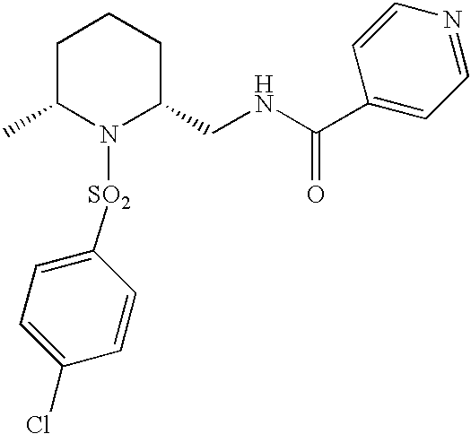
C1C(C)N([SO2]C2=CC=C(Cl)C=C2)C(CNC(C2=CC=NC=C2)=O)CC1
